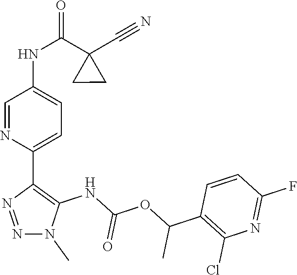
N1(C)C(NC(OC(C2=C(Cl)N=C(F)C=C2)C)=O)=C(C2=CC=C(NC(C3(C#N)CC3)=O)C=N2)N=N1
